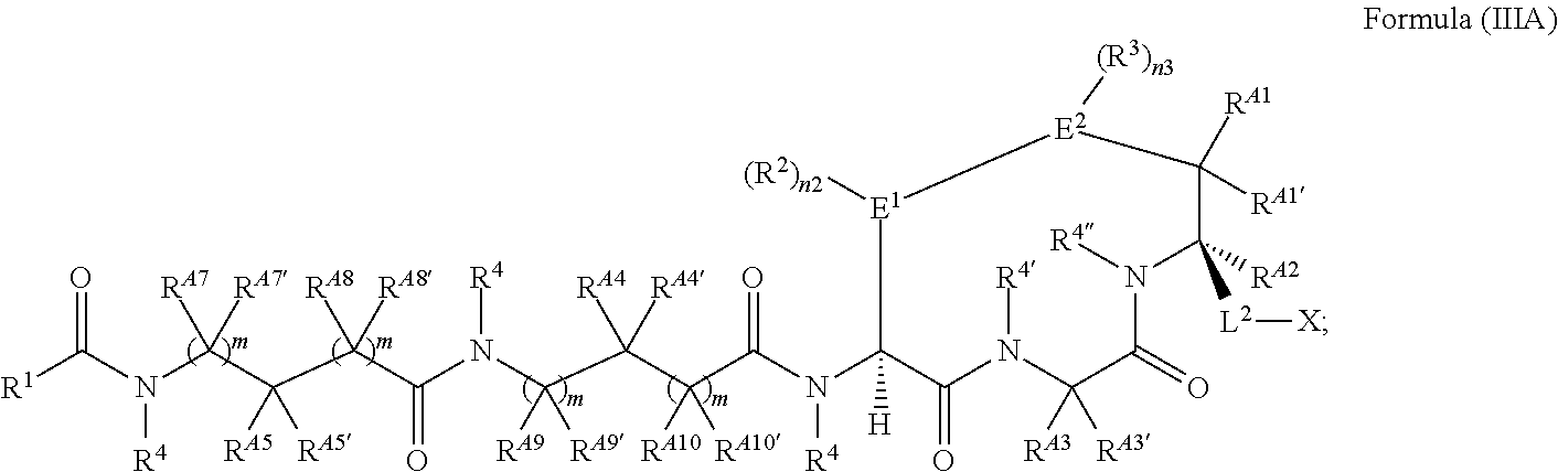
O=C(N(C([RA7])([RA7])C([RA5])([RA5])C(C(=O)N([R4])C([RA9])([RA9])C([RA4])([RA4])C([RA10])([RA10])C(N(C1([H])C(=O)N([R4])C([RA3])([RA3])C(=O)N([R4])C([RA2])([L2][X])C([RA1])([RA1])[E2]([(R3)n3])[E1]1[(R2)n2])[R4])=O)([RA8])[RA8])[R4])[R1]
